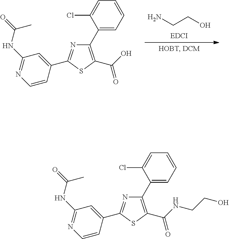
C1(C2=C(C(O)=O)SC(C3=CC(NC(=O)C)=NC=C3)=N2)=CC=CC=C1Cl.NCCO.C1(C2=C(C(NCCO)=O)SC(C3=CC(NC(=O)C)=NC=C3)=N2)=CC=CC=C1Cl
